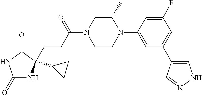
C1(=O)NC(CCC(N2CCN(C3=CC(C4=CNN=C4)=CC(F)=C3)C(C)C2)=O)(C2CC2)C(=O)N1
